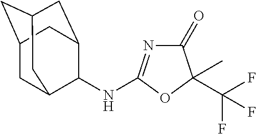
C1(=O)N=C(NC2C3CC4CC(CC2C4)C3)OC1(C(F)(F)F)C
